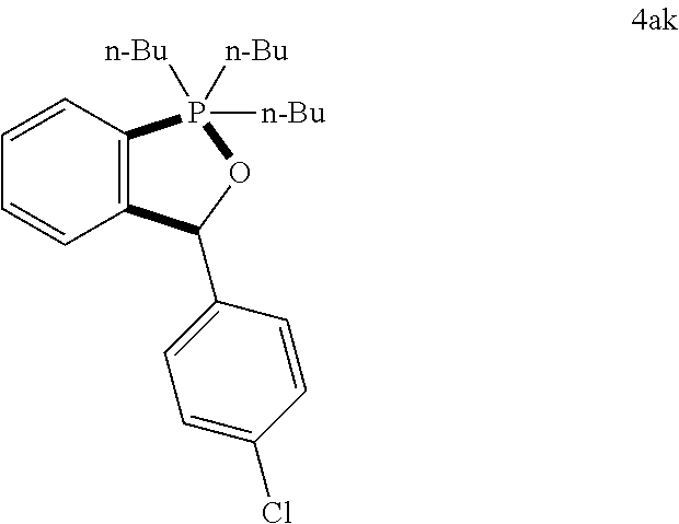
C1=CC=CC2=C1P([n-Bu])([n-Bu])([n-Bu])OC2C1=CC=C(Cl)C=C1
